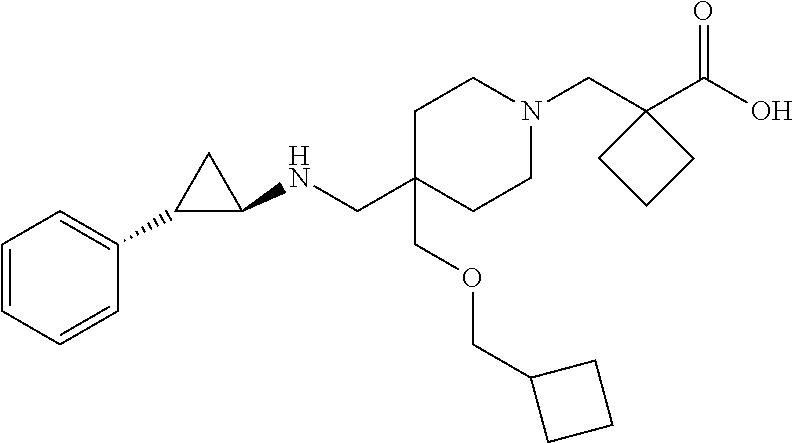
C1C(COCC2CCC2)(CNC2CC2C2=CC=CC=C2)CCN(CC2(C(O)=O)CCC2)C1
